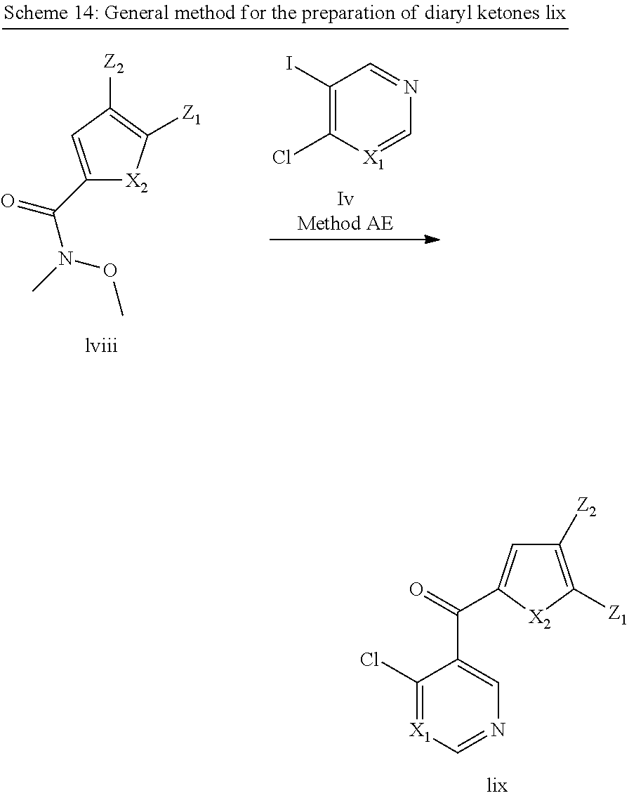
C1([Z2])=C([Z1])[X2]C(C(C2=CN=C[X1]=C2Cl)=O)=C1.C1(C(N(C)OC)=O)=CC([Z2])=C([Z1])[X2]1.C1(I)=C(Cl)[X1]=CN=C1
